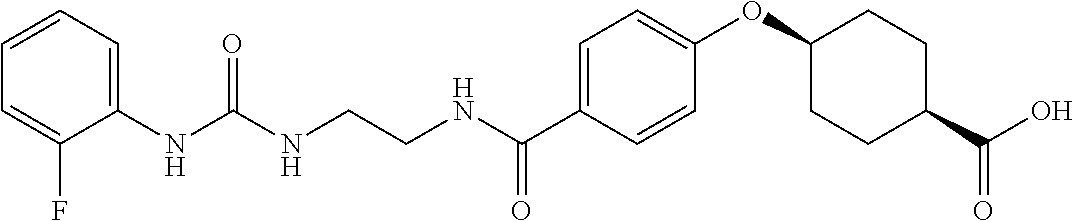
C(NCCNC(C1=CC=C(OC2CCC(C(O)=O)CC2)C=C1)=O)(=O)NC1=CC=CC=C1F
